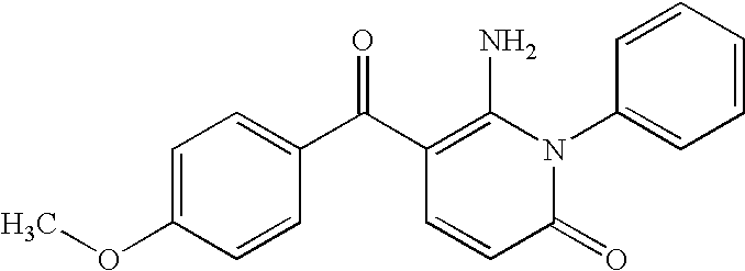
C1(=O)N(C2=CC=CC=C2)C(N)=C(C(C2=CC=C(OC)C=C2)=O)C=C1
